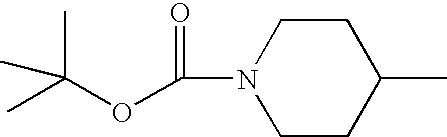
C1CN(C(=O)OC(C)(C)C)CCC1C
